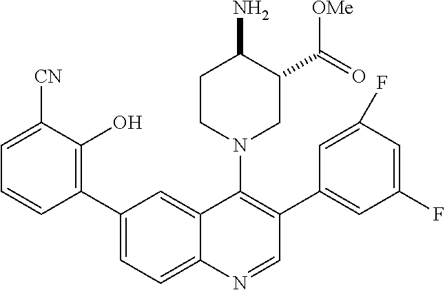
C1(C2=CC=C3C(=C2)C(N2CC(C(=O)[OMe])C(N)CC2)=C(C2=CC(F)=CC(F)=C2)C=N3)=C(O)C([CN])=CC=C1
